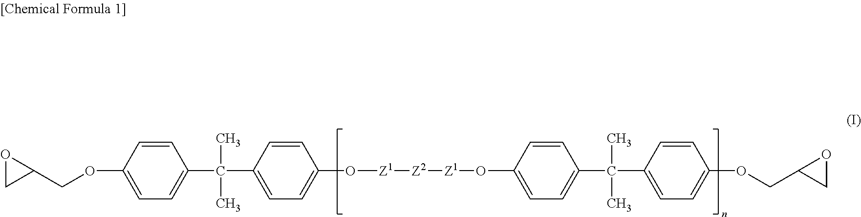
C1(C(C2=CC=C(O[Z1][Z2][Z1]OC3=CC=C(C(C4=CC=C(OCC5OC5)C=C4)(C)C)C=C3)C=C2)(C)C)=CC=C(OCC2OC2)C=C1
